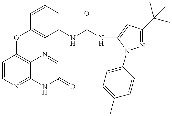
C1=CN=C2C(=C1OC1=CC(NC(NC3=CC(C(C)(C)C)=NN3C3=CC=C(C)C=C3)=O)=CC=C1)N=CC(=O)N2
